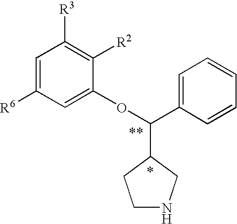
C1=C([R6])C=C(OC(C2=CC=CC=C2)C2CNCC2)C([R2])=C1[R3]
